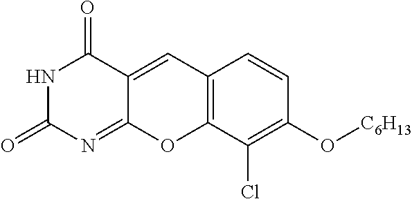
N1C(=O)N=C2C(=CC3=C(O2)C(Cl)=C(O[C6H13])C=C3)C1=O
